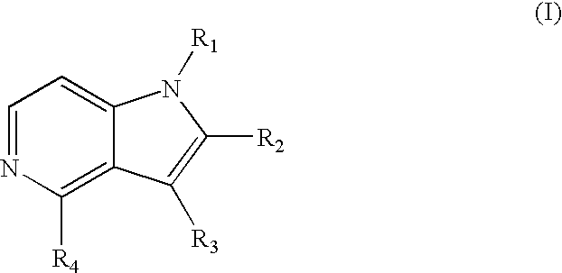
C1=NC([R4])=C2C(=C1)N([R1])C([R2])=C2[R3]
